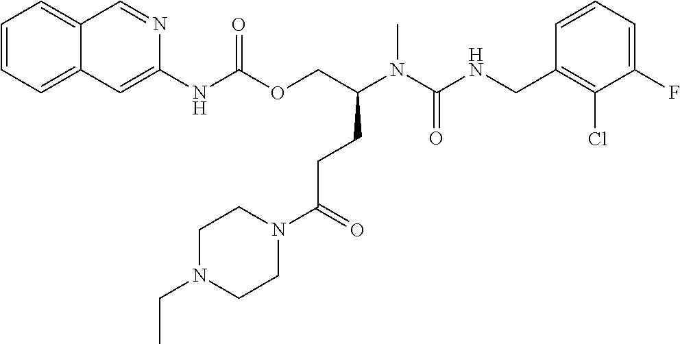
C1=CC(CNC(N(C)C(COC(NC2=CC3=CC=CC=C3C=N2)=O)CCC(=O)N2CCN(CC)CC2)=O)=C(Cl)C(F)=C1
